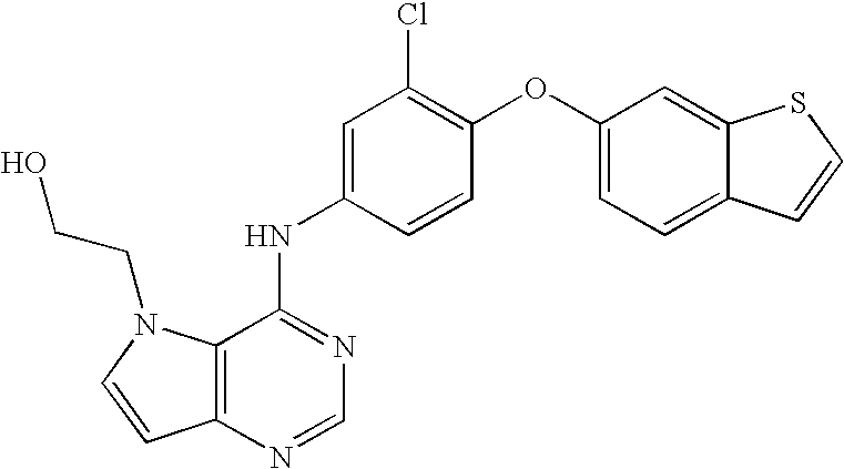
C12=C(N=CN=C1NC1=CC(Cl)=C(OC3=CC=C4C(=C3)SC=C4)C=C1)C=CN2CCO
